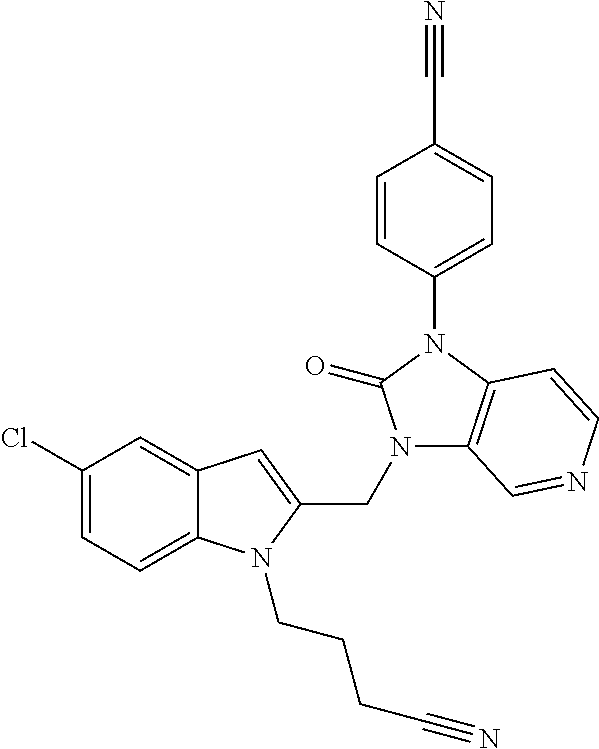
C12=CC(Cl)=CC=C1N(CCCC#N)C(CN1C3=C(N(C4=CC=C(C#N)C=C4)C1=O)C=CN=C3)=C2
